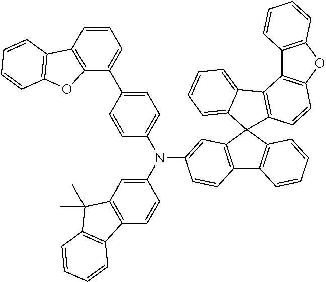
N(C1=CC2=C(C=C1)C1=C(C2(C)C)C=CC=C1)(C1=CC=C(C2=CC=CC3=C2OC2=C3C=CC=C2)C=C1)C1=CC2=C(C3=C(C24C2=C(C5=C(OC6=C5C=CC=C6)C=C2)C2=CC=CC=C24)C=CC=C3)C=C1
